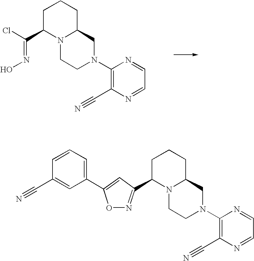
C1(N2CC3N(CC2)C(C(=NO)Cl)CCC3)=C(C#N)N=CC=N1.C1(N2CC3N(CC2)C(C2=NOC(C4=CC=CC(C#N)=C4)=C2)CCC3)=C(C#N)N=CC=N1
